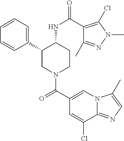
C1=CC=C(C2CN(C(C3=CN4C(=NC=C4C)C(Cl)=C3)=O)CCC2NC(=O)C2=C(Cl)N(C)N=C2C)C=C1
